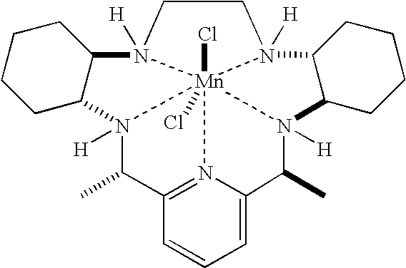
C1C2C(CCC1)N1([H])CCN3([H])C4CCCCC4N4([H])C(C)C5=CC=CC6=N5[Mn]134(Cl)(Cl)N2([H])C6C
